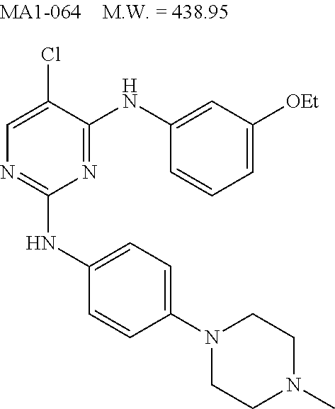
C1=C(Cl)C(NC2=CC([OEt])=CC=C2)=NC(NC2=CC=C(N3CCN(C)CC3)C=C2)=N1
